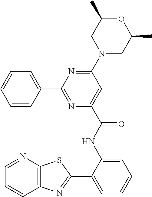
C12=C(N=CC=C1)SC(C1=CC=CC=C1NC(C1=CC(N3CC(C)OC(C)C3)=NC(C3=CC=CC=C3)=N1)=O)=N2
